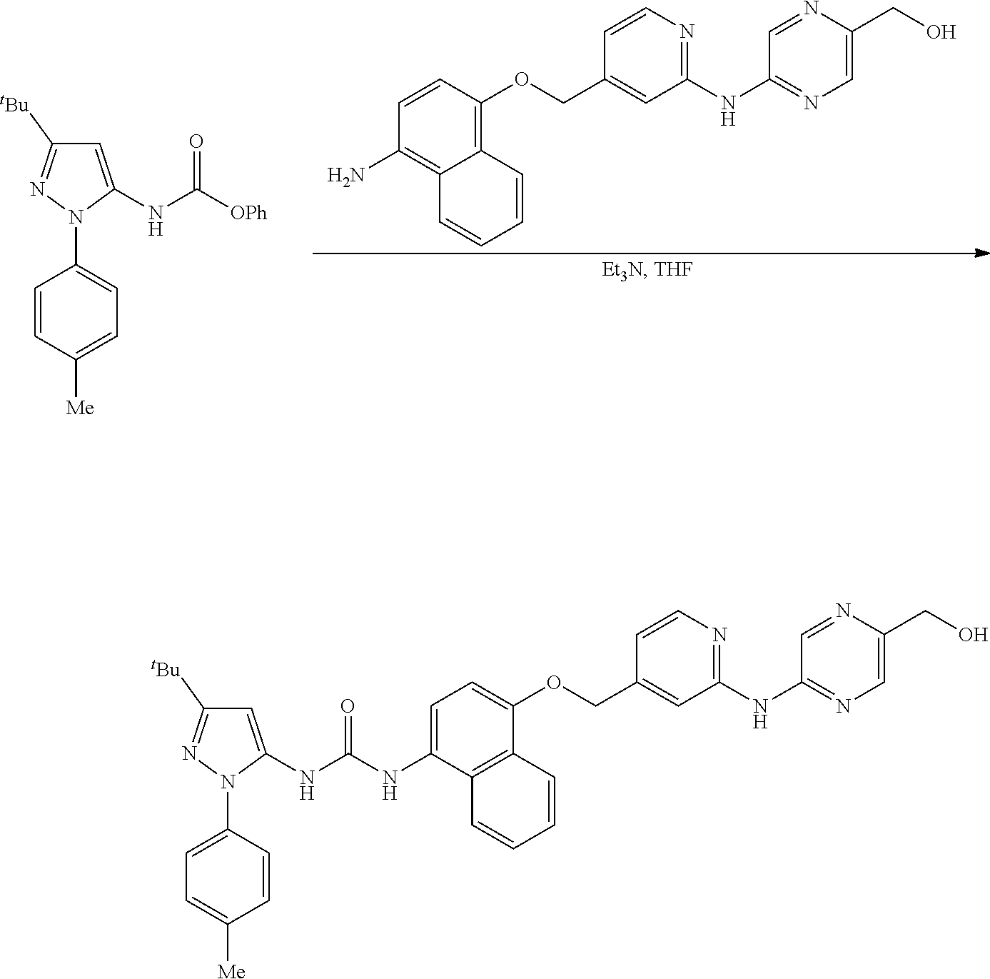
C1=C(NC([OPh])=O)N(C2=CC=C([Me])C=C2)N=C1[tBu].C1(N)=C2C(=C(OCC3=CC(NC4=NC=C(CO)N=C4)=NC=C3)C=C1)C=CC=C2.C1=C(NC(NC2=CC=C(OCC3=CC(NC4=NC=C(CO)N=C4)=NC=C3)C3=C2C=CC=C3)=O)N(C2=CC=C([Me])C=C2)N=C1[tBu]
